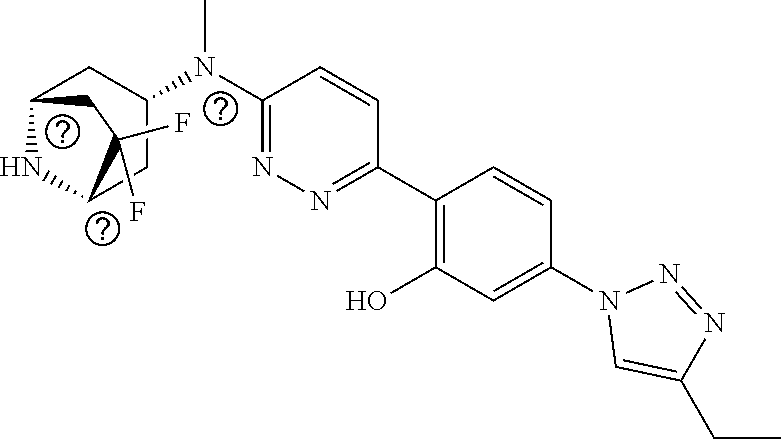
C1(C2=C(O)C=C(N3C=C(CC)N=N3)C=C2)=NN=C(N(C2CC3NC(C2)C(F)(F)C3)C)C=C1
